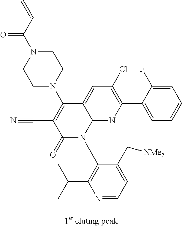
C1N(C2=C(C#N)C(=O)N(C3=C(C(C)C)N=CC=C3C[NMe2])C3=NC(C4=CC=CC=C4F)=C(Cl)C=C23)CCN(C(C=C)=O)C1
